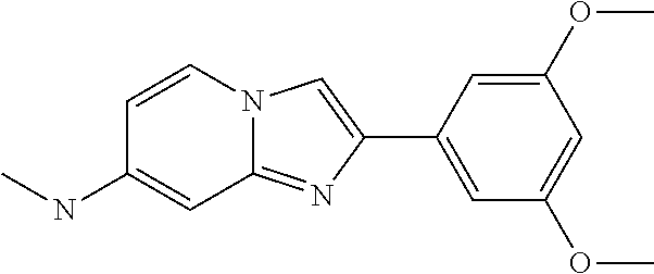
C1(OC)=CC(OC)=CC(C2=CN3C(=N2)C=C(NC)C=C3)=C1
